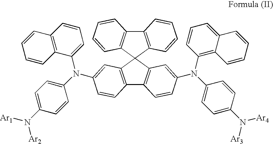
C12=C(C=C(N(C3=CC=C(N([Ar1])[Ar2])C=C3)C3=CC=CC4=C3C=CC=C4)C=C1)C1(C3=C2C=CC(N(C2=CC=C(N([Ar3])[Ar4])C=C2)C2=C4C(=CC=C2)C=CC=C4)=C3)C2=C(C3=C1C=CC=C3)C=CC=C2
